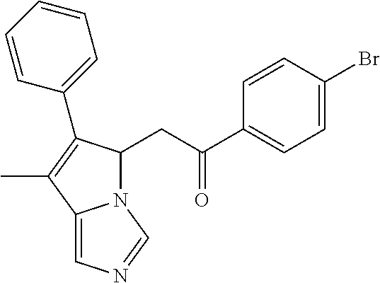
C1=CC(Br)=CC=C1C(=O)CC1N2C(=CN=C2)C(C)=C1C1=CC=CC=C1
